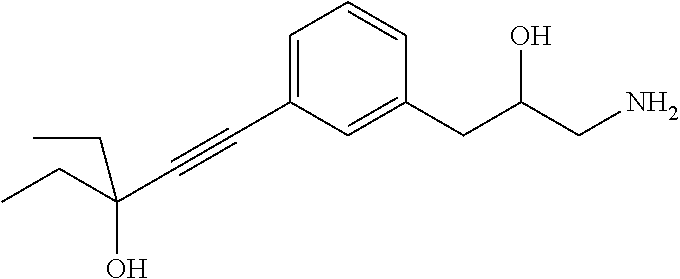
C(O)(C#CC1=CC=CC(CC(CN)O)=C1)(CC)CC
